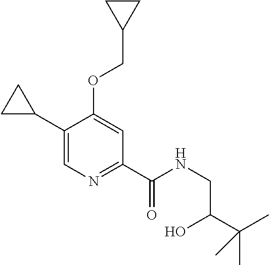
C1(C2CC2)=CN=C(C(=O)NCC(C(C)(C)C)O)C=C1OCC1CC1
